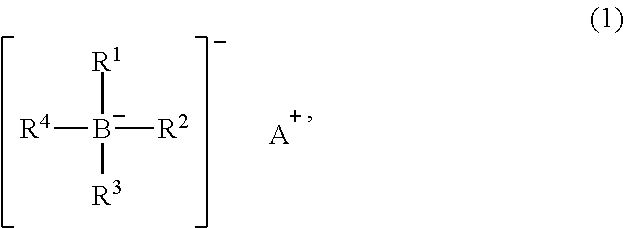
[R1][B-]([R2])([R4])[R3].[A]
